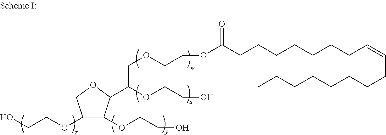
C(C=CCCCCCCCC)CCCCCCC(OCCOCC(OCCO)C1C(OCCO)C(OCCO)CO1)=O
